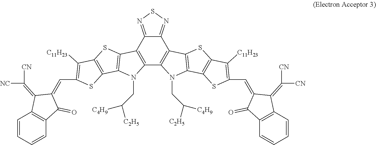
C12=C(C3=NSN=C3C3=C1N(CC([C4H9])[C2H5])C1=C3SC3=C1SC(C=C1C(=O)C4=C(C1=C([CN])[CN])C=CC=C4)=C3[C11H23])C1=C(N2CC([C4H9])[C2H5])C2=C(S1)C([C11H23])=C(C=C1C(=C([NC])[CN])C3=C(C1=O)C=CC=C3)S2
